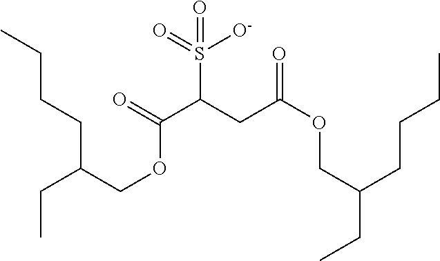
O=C(C(CC(OCC(CC)CCCC)=O)S(=O)([O-])=O)OCC(CC)CCCC
